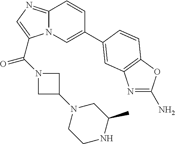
N12C(=NC=C1C(=O)N1CC(N3CCNC(C)C3)C1)C=CC(C1=CC3=C(OC(N)=N3)C=C1)=C2
